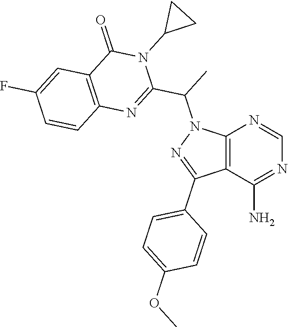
C12=C(C(N)=NC=N1)C(C1=CC=C(OC)C=C1)=NN2C(C1=NC2=C(C(=O)N1C1CC1)C=C(F)C=C2)C
